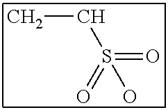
CCS(=O)(=O)O
